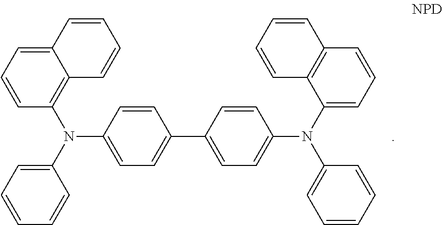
C1=CC=CC(N(C2=C3C(=CC=C2)C=CC=C3)C2=CC=C(C3=CC=C(N(C4=CC=CC=C4)C4=CC=CC5=C4C=CC=C5)C=C3)C=C2)=C1
